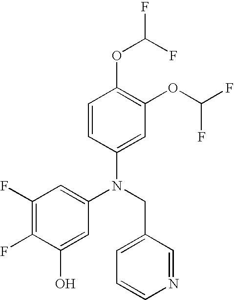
N(CC1=CC=CN=C1)(C1=CC(F)=C(F)C(O)=C1)C1=CC(OC(F)F)=C(OC(F)F)C=C1
